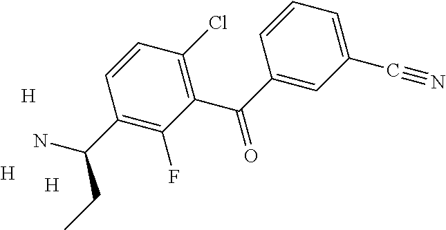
C1(C(C2=CC(C#N)=CC=C2)=O)=C(Cl)C=CC(C(N)CC)=C1F.[H].[H].[H]
